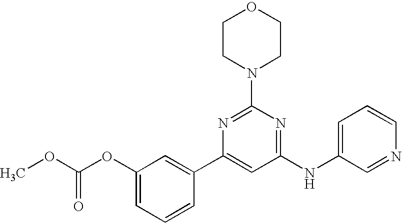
C1(NC2=CC=CN=C2)=NC(N2CCOCC2)=NC(C2=CC(OC(OC)=O)=CC=C2)=C1
